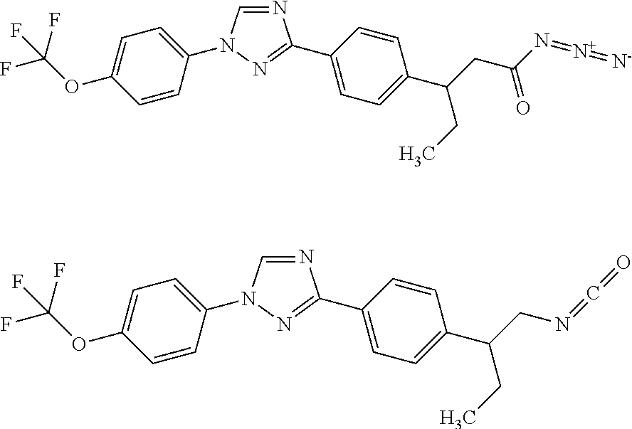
N1=CN(C2=CC=C(OC(F)(F)F)C=C2)N=C1C1=CC=C(C(CC(N=[N+]=[N-])=O)CC)C=C1.N1=CN(C2=CC=C(OC(F)(F)F)C=C2)N=C1C1=CC=C(C(CN=C=O)CC)C=C1
